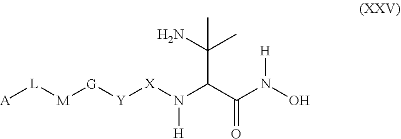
[A][L][M][G][Y][X]N(C(C(N)(C)C)C(N(O)[H])=O)[H]
